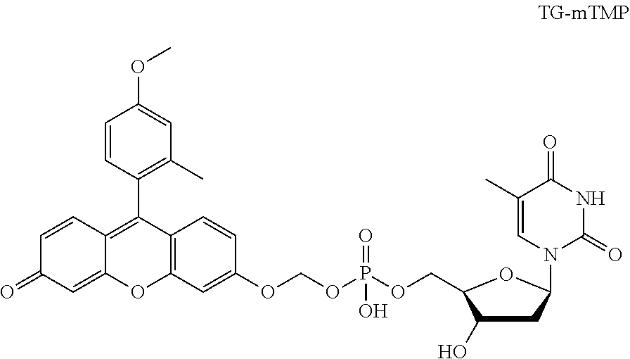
C1=CC2=C(C3=C(C)C=C(OC)C=C3)C3=C(OC2=CC1=O)C=C(OCOP(OCC1C(O)CC(N2C(=O)NC(=O)C(C)=C2)O1)(=O)O)C=C3
